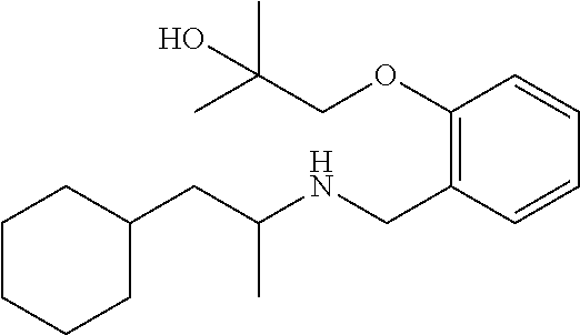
C1(CC(NCC2=C(OCC(C)(C)O)C=CC=C2)C)CCCCC1
